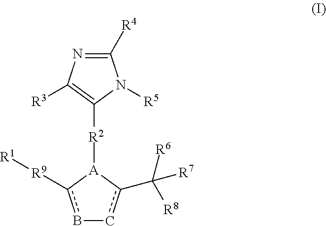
b1c([R9][R1])[A]([R2]C2=C([R3])N=C([R4])N2[R5])c(C([R7])([R8])[R6])c-1
